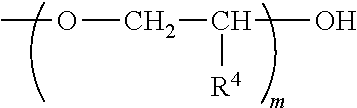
COCC(O)[R4]
